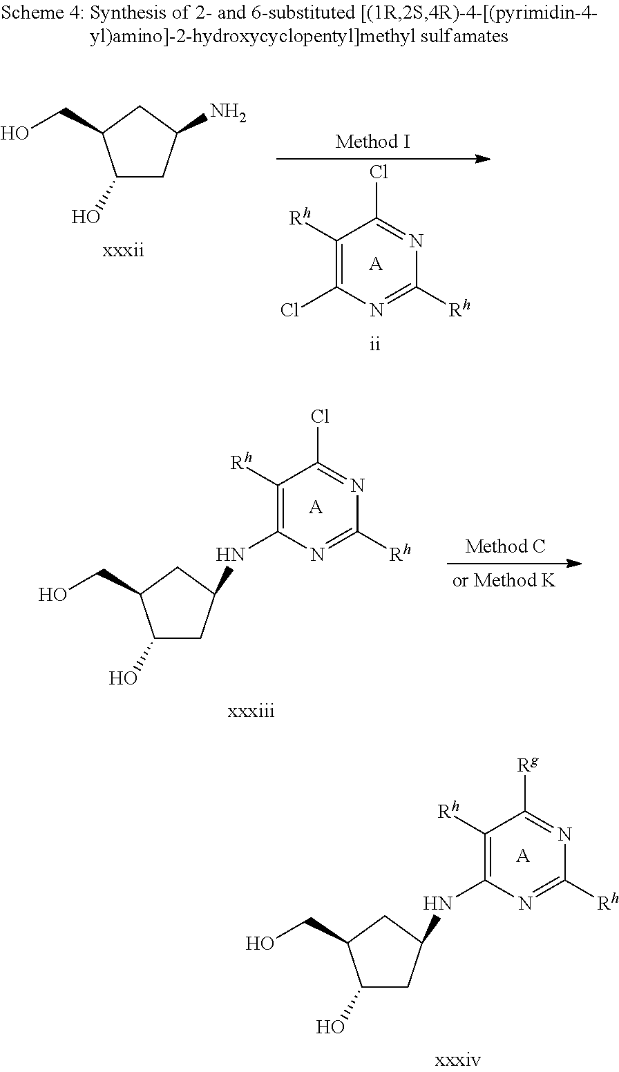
C1(O)CC(NC2=C([Rh])C(Cl)=NC([Rh])=N2)CC1CO.[A].C1(O)CC(NC2=C([Rh])C([Rg])=NC([Rh])=N2)CC1CO.[A].C1([Rh])=C(Cl)N=C([Rh])N=C1Cl.[A].C1(O)CC(N)CC1CO
